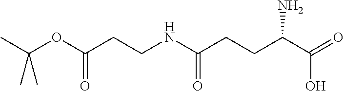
O(C(=O)CCNC(CCC(C(=O)O)N)=O)C(C)(C)C
